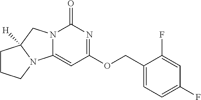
N12C(=CC(OCC3=CC=C(F)C=C3F)=NC1=O)N1C([H])(C2)CCC1
